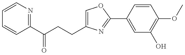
C1=CN=C(C(CCC2=COC(C3=CC(O)=C(OC)C=C3)=N2)=O)C=C1
